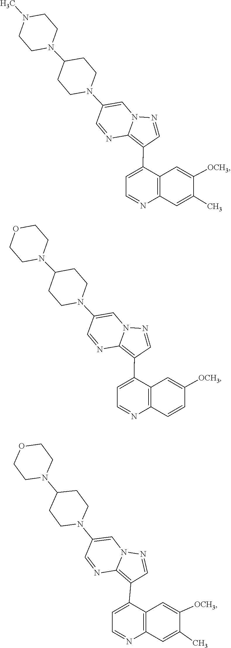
C1=NC2=C(C3=CC=NC4=C3C=C([OCH3])C(C)=C4)C=NN2C=C1N1CCC(N2CCN(C)CC2)CC1.C1(N2CCC(N3CCOCC3)CC2)=CN2N=CC(C3=CC=NC4=C3C=C([OCH3])C=C4)=C2N=C1.C1(N2CCC(N3CCOCC3)CC2)=CN2C(=C(C3=CC=NC4=C3C=C([OCH3])C(C)=C4)C=N2)N=C1
